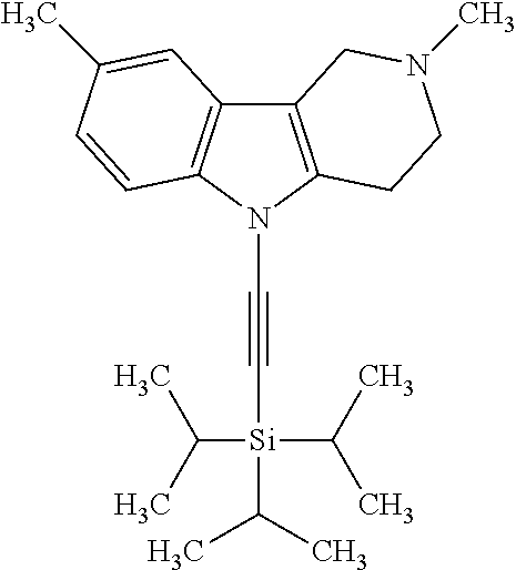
C12=C(N(C#C[Si](C(C)C)(C(C)C)C(C)C)C3=C1C=C(C)C=C3)CCN(C)C2
